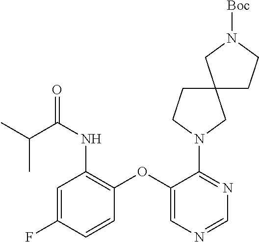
N1=C(N2CC3(CC2)CN([Boc])CC3)C(OC2=C(NC(=O)C(C)C)C=C(F)C=C2)=CN=C1
